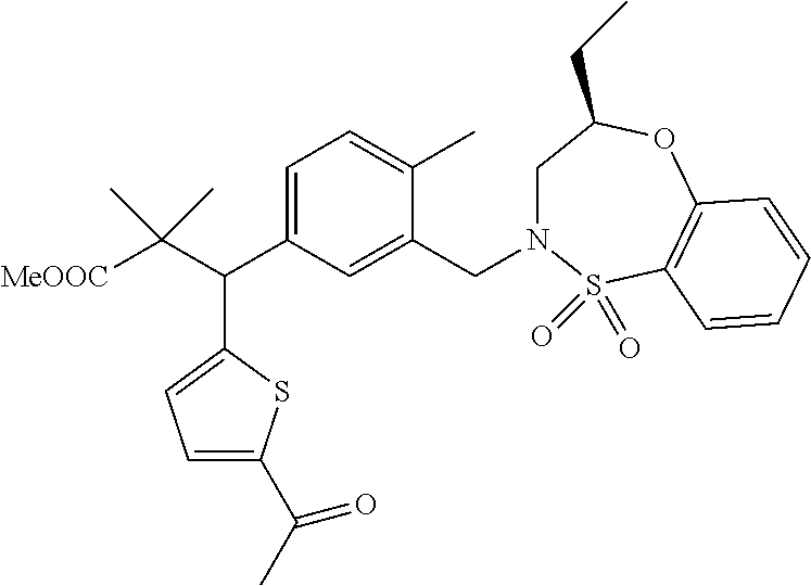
C1=C(C(C([MeOOC])(C)C)C2=CC=C(C(C)=O)S2)C=C(CN2CC(CC)OC3=C(S2(=O)=O)C=CC=C3)C(C)=C1
